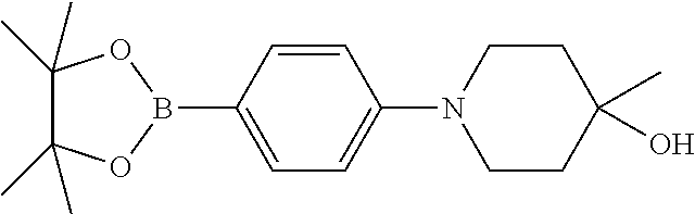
C1=CC(B2OC(C)(C)C(C)(C)O2)=CC=C1N1CCC(C)(O)CC1
